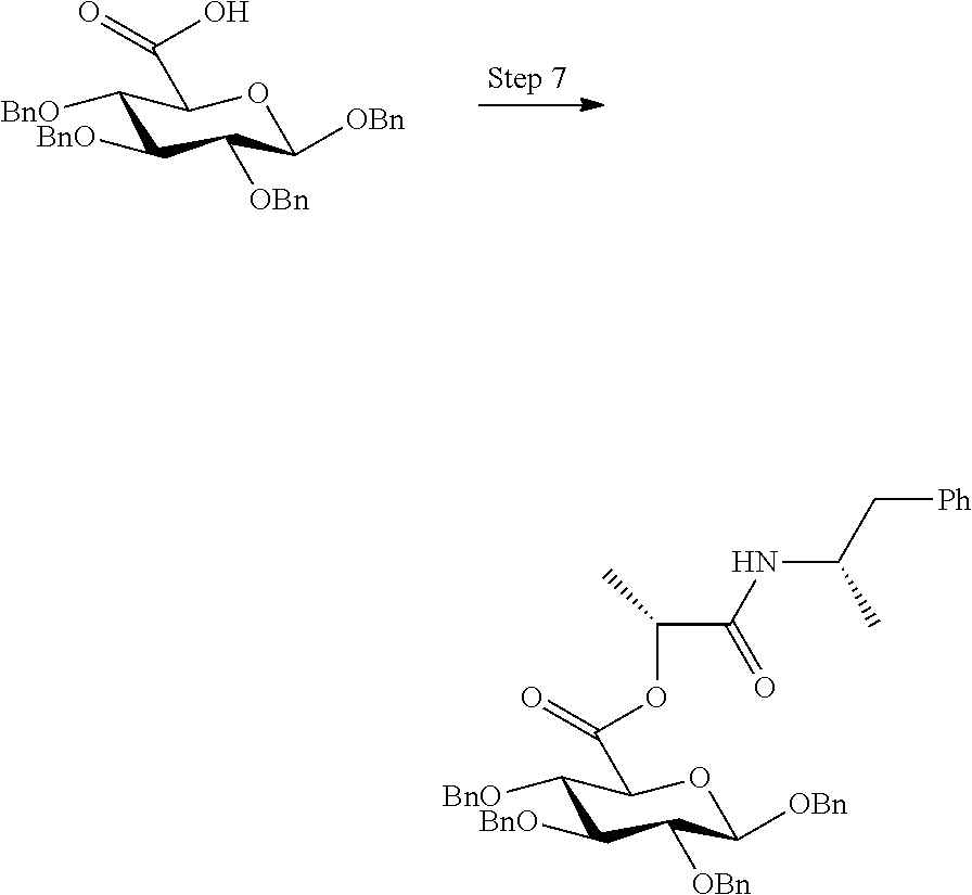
C1([BnO])C([BnO])C([OBn])C([OBn])OC1C(O)=O.C1([BnO])C([BnO])C([OBn])C([OBn])OC1C(=O)OC(C(NC(C[Ph])C)=O)C
